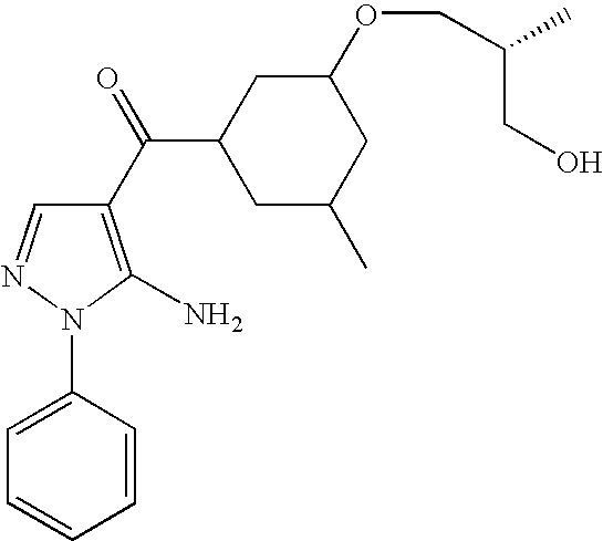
C1(C(=O)C2CC(C)CC(OCC(C)CO)C2)=C(N)N(C2=CC=CC=C2)N=C1
